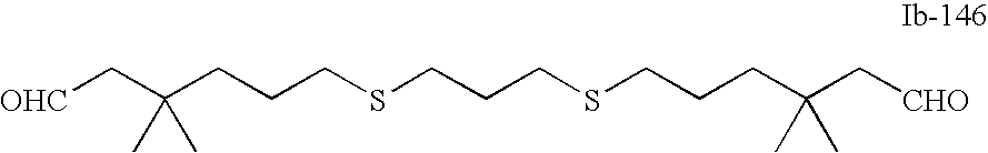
C(CCSCCCSCCCC(C[CHO])(C)C)C(C[OHC])(C)C
